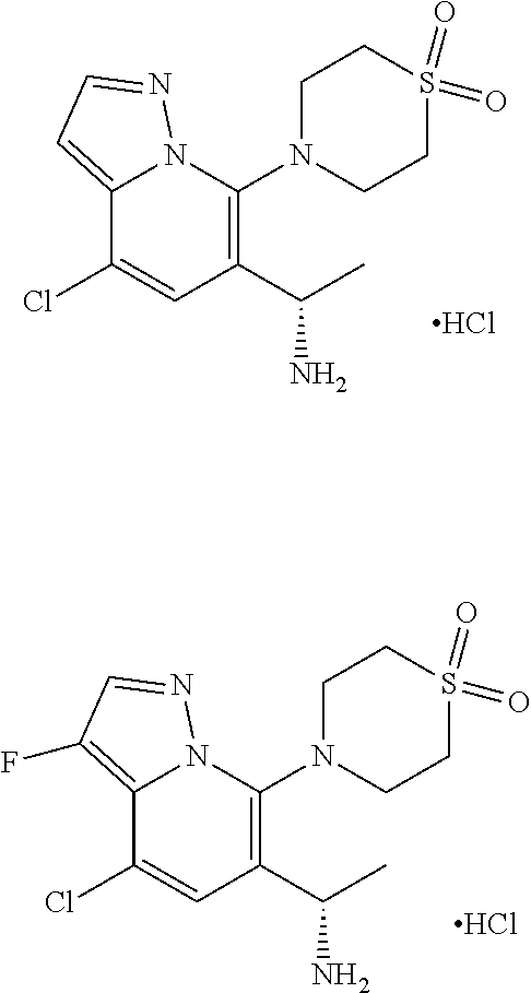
C12=CC=NN1C(N1CCS(=O)(=O)CC1)=C(C(C)N)C=C2Cl.Cl.C12=C(F)C=NN1C(N1CCS(=O)(=O)CC1)=C(C(C)N)C=C2Cl.Cl
